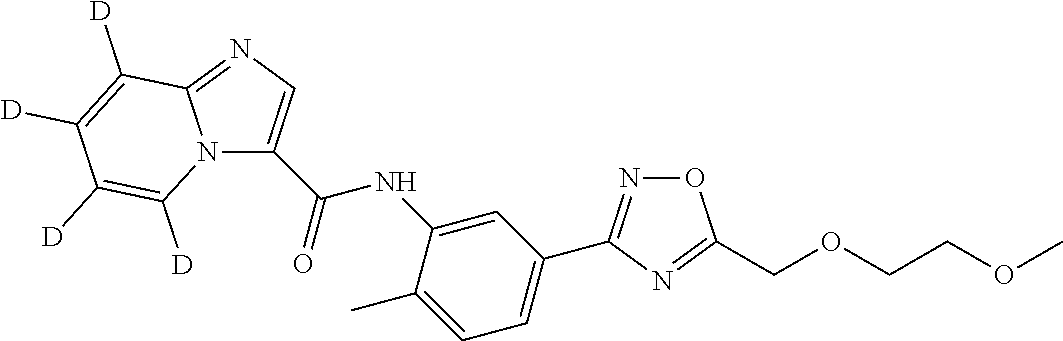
N12C(C(NC3=CC(C4=NOC(COCCOC)=N4)=CC=C3C)=O)=CN=C1C([D])=C([D])C([D])=C2[D]
